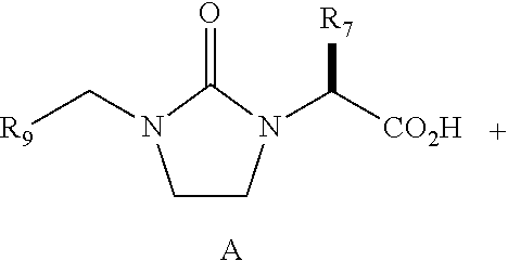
[R9]CN1CCN(C([R7])[CO2H])C1=O.[A]
